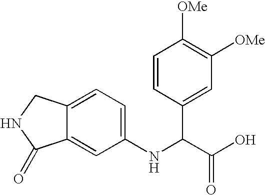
C12=CC(NC(C(=O)O)C3=CC([OMe])=C([OMe])C=C3)=CC=C1CNC2=O
